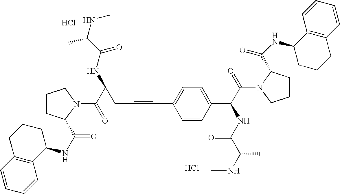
Cl.Cl.C1(NC(=O)C2CCCN2C(C(NC(C(NC)C)=O)CC#CC2=CC=C(C(C(=O)N3CCCC3C(NC3CCCC4=C3C=CC=C4)=O)NC(C(NC)C)=O)C=C2)=O)CCCC2=C1C=CC=C2
